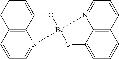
C12=C3C=CC=N1[Be]1(OC2=CCC3)OC2=CC=CC3=C2N1=CC=C3
